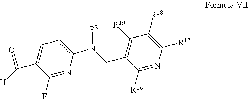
C1=C(N(CC2=C([R19])C([R18])=C([R17])N=C2[R16])[P2])N=C(F)C(C(=O)[H])=C1
